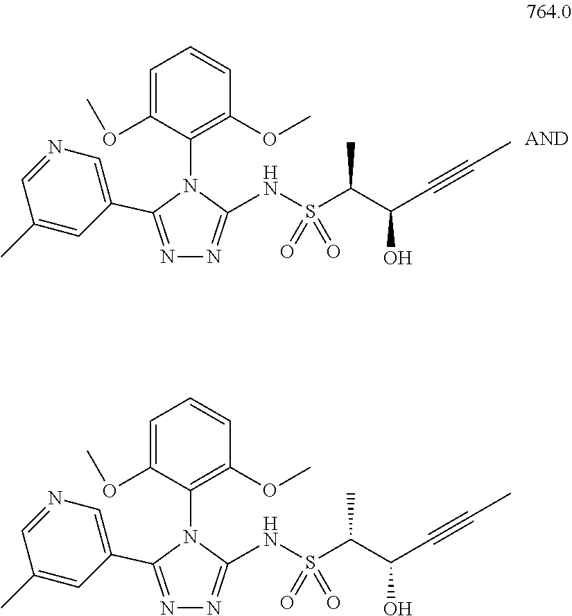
C1(C2=CN=CC(C)=C2)=NN=C(NS(C(C(C#CC)O)C)(=O)=O)N1C1=C(OC)C=CC=C1OC.C1(C2=CN=CC(C)=C2)=NN=C(NS(C(C(C#CC)O)C)(=O)=O)N1C1=C(OC)C=CC=C1OC
